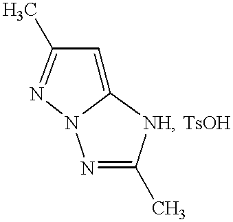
C12=CC(C)=NN1N=C(C)[NH]2.[TsOH]
